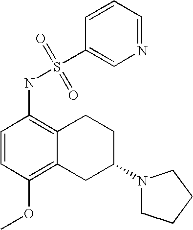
C1=CC(OC)=C2C(=C1NS(C1=CN=CC=C1)(=O)=O)CCC(N1CCCC1)C2
